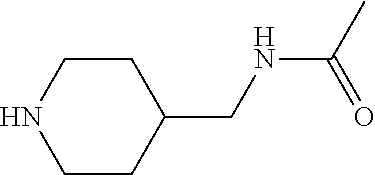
C1CNCCC1CNC(C)=O
